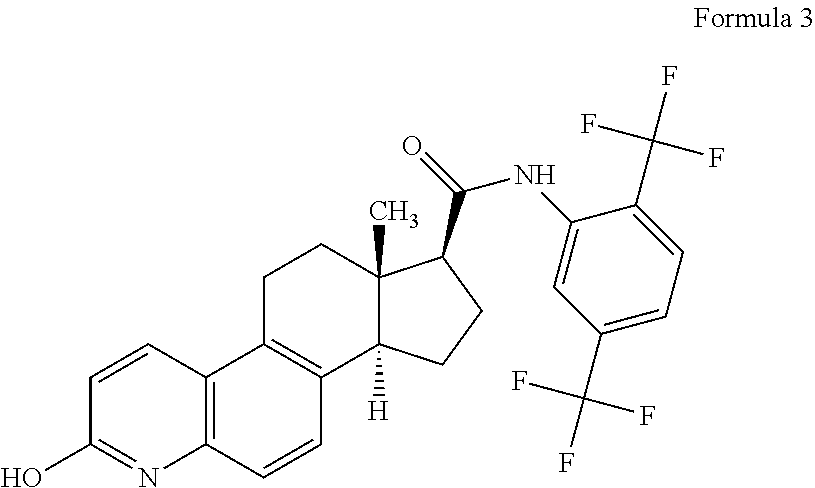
C1(NC(=O)C2C3(C)C([H])(CC2)C2=C(CC3)C3=C(C=C2)N=C(O)C=C3)=CC(C(F)(F)F)=CC=C1C(F)(F)F
